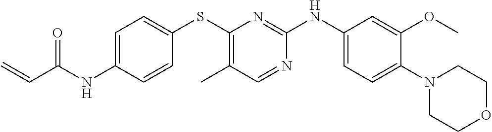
C1=C(NC(C=C)=O)C=CC(SC2=C(C)C=NC(NC3=CC=C(N4CCOCC4)C(OC)=C3)=N2)=C1
